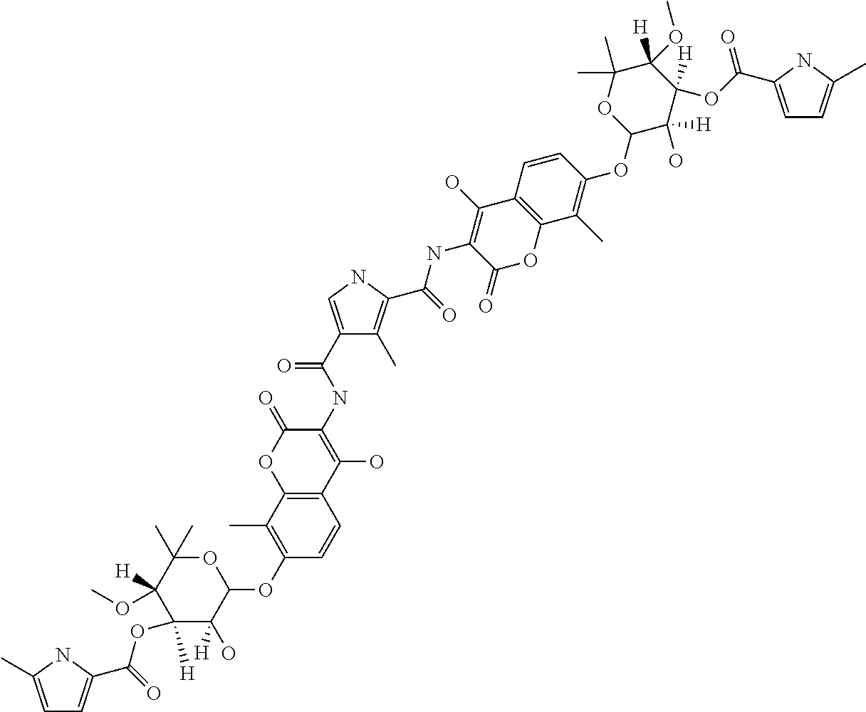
C1=C(C)NC(C(=O)OC2([H])C(O)([H])C(OC3=C(C)C4=C(C=C3)C(O)=C(NC(C3=CNC(C(=O)NC5=C(O)C6=C(OC5=O)C(C)=C(OC5C(O)([H])C(OC(=O)C7=CC=C(C)N7)([H])C([H])(OC)C(C)(C)O5)C=C6)=C3C)=O)C(=O)O4)OC(C)(C)C2([H])OC)=C1
